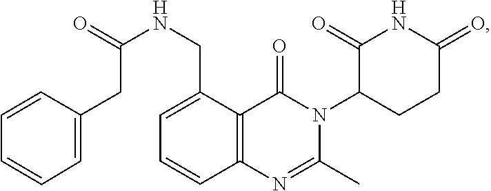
C12=C(C(CNC(=O)CC3=CC=CC=C3)=CC=C1)C(=O)N(C1CCC(=O)NC1=O)C(C)=N2
